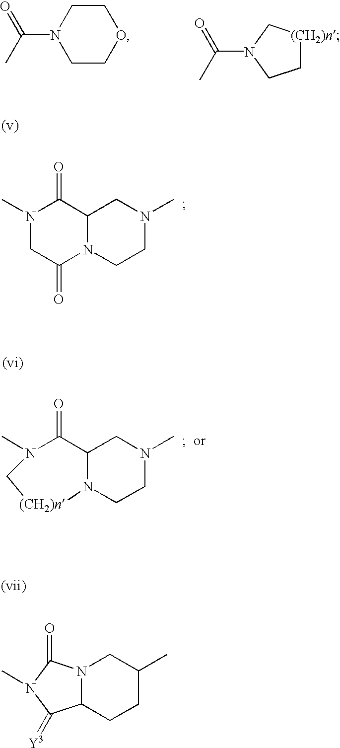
C(N1CCOCC1)(C)=O.C(N1CC[(CH2)n]C1)(C)=O.N1(C)CC(=O)N2C(C1=O)CN(C)CC2.N1(C)C(=O)C2N([(CH2)n]C1)CCN(C)C2.N12C(CCC(C)C1)C(=[Y3])N(C)C2=O
